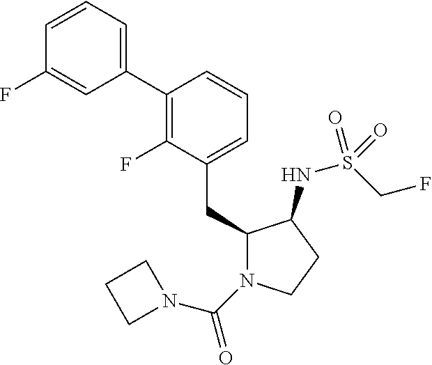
C1(CC2=CC=CC(C3=CC=CC(F)=C3)=C2F)N(C(=O)N2CCC2)CCC1NS(CF)(=O)=O
